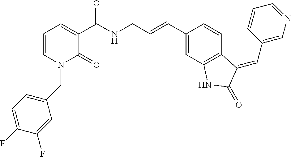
C1=CN(CC2=CC=C(F)C(F)=C2)C(=O)C(C(NCC=CC2=CC3=C(C=C2)C(=CC2=CN=CC=C2)C(=O)N3)=O)=C1
